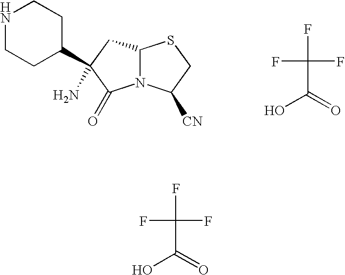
OC(=O)C(F)(F)F.C1([CN])CSC2N1C(=O)C(C1CCNCC1)(N)C2.OC(=O)C(F)(F)F
